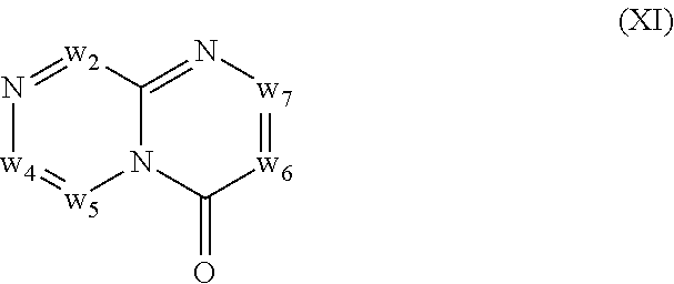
N1=[w2]C2=N[w7]=[w6]C(=O)N2[w5]=[w4]1
